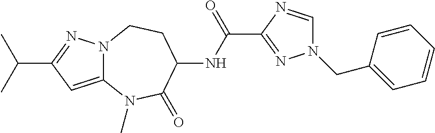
C12=CC(C(C)C)=NN1CCC(NC(C1=NN(CC3=CC=CC=C3)C=N1)=O)C(=O)N2C
